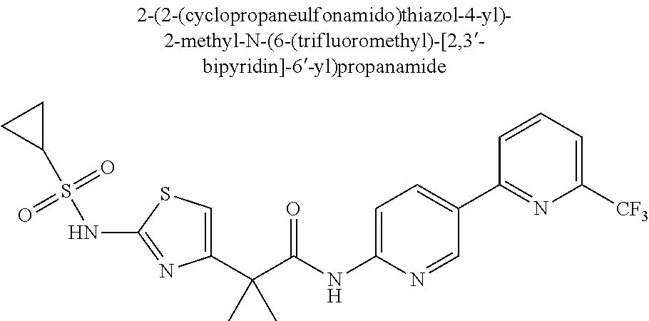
C1(C(C(NC2=CC=C(C3=NC([CF3])=CC=C3)C=N2)=O)(C)C)=CSC(NS(C2CC2)(=O)=O)=N1
